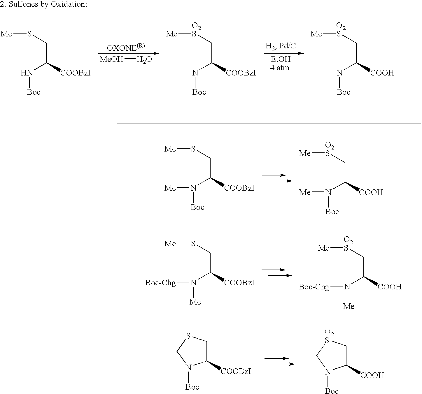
C(C(N([Me])[Boc])[COOBzI])S[Me].C(C(N([Boc])[Me])[COOH])[O2S][Me].C(C(N([Boc-Chg])[Me])[COOBzI])S[Me].C(C(N([Boc-Chg])[Me])[COOH])[O2S][Me].C1([COOBzI])CSCN1[Boc].C1([COOH])C[O2S]CN1[Boc].C(C(N[Boc])[COOBzI])S[Me].[MeOH]O.C(C(N[Boc])[COOBzI])[O2S][Me].C(C(N[Boc])[COOH])[O2S][Me]
